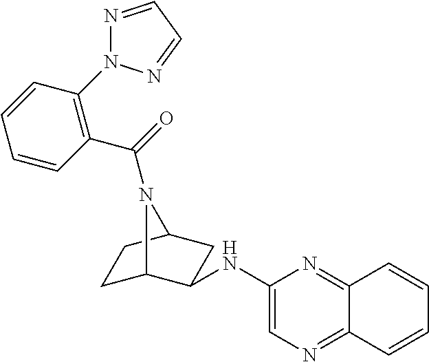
C1C2C(NC3=CN=C4C(=N3)C=CC=C4)CC(C1)N2C(=O)C1=C(N2N=CC=N2)C=CC=C1
